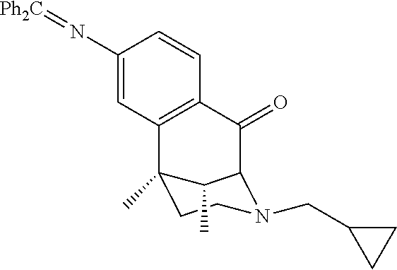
C1(N=[Ph2C])=CC2=C(C=C1)C(=O)C1C(C)C2(C)CCN1CC1CC1
